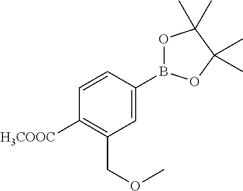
C1=C(B2OC(C)(C)C(C)(C)O2)C=CC([H3COOC])=C1COC
